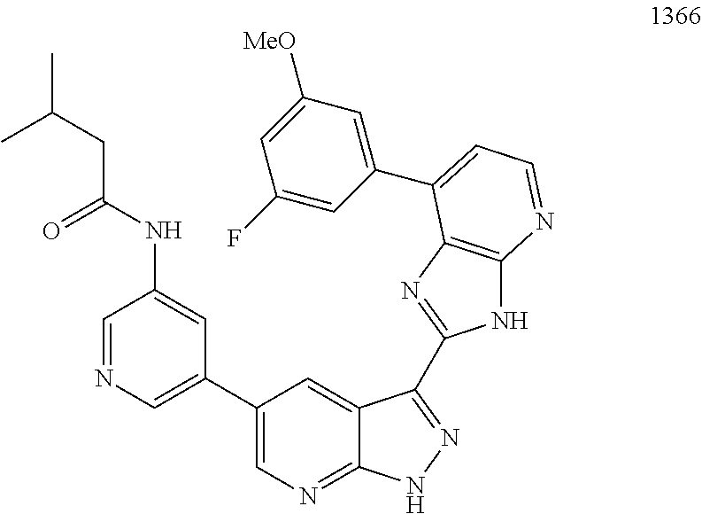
C1=NC=C(C2=CN=C3C(=C2)C(C2=NC4=C(N2)N=CC=C4C2=CC([MeO])=CC(F)=C2)=NN3)C=C1NC(CC(C)C)=O
